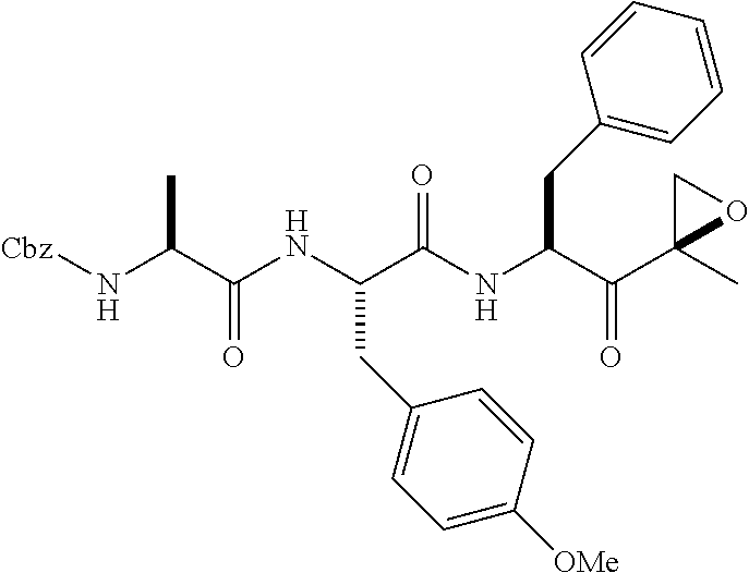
[Cbz]NC(C(NC(C(NC(C(C1(C)OC1)=O)CC1=CC=CC=C1)=O)CC1=CC=C([OMe])C=C1)=O)C
